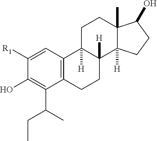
C1([R1])=CC2=C(C(C(C)CC)=C1O)CCC1([H])C2([H])CCC2(C)C1([H])CCC2O
